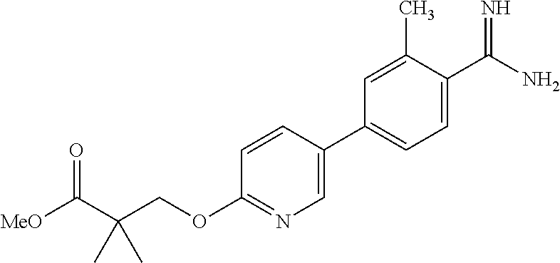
C1=C(C2=CC=C(C(N)=N)C(C)=C2)C=CC(OCC(C([MeO])=O)(C)C)=N1
